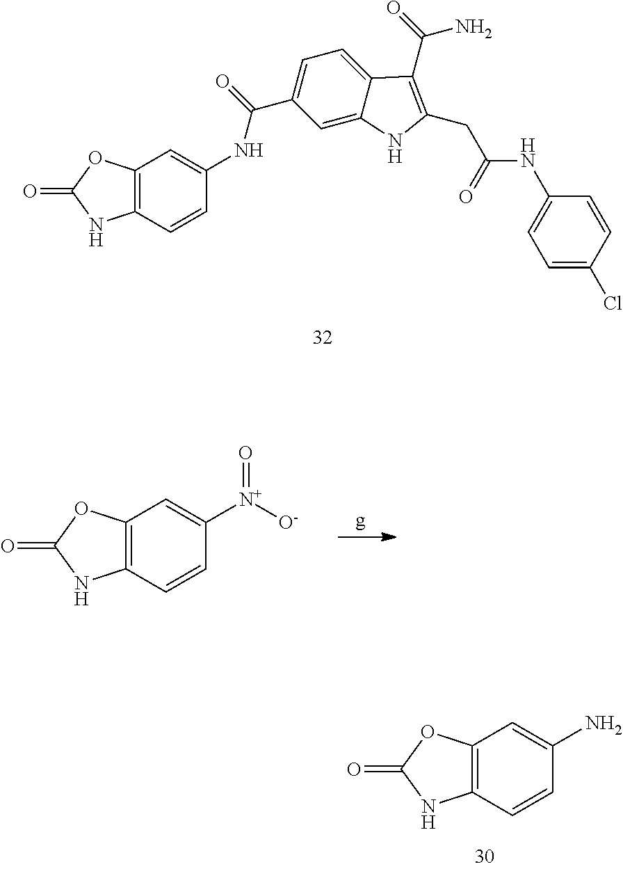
C12=C(C=CC(NC(=O)C3=CC=C4C(=C3)NC(CC(=O)NC3=CC=C(Cl)C=C3)=C4C(N)=O)=C1)NC(=O)O2.C12=C(C=CC([N+](=O)[O-])=C1)NC(=O)O2.C12=C(C=CC(N)=C1)NC(=O)O2
